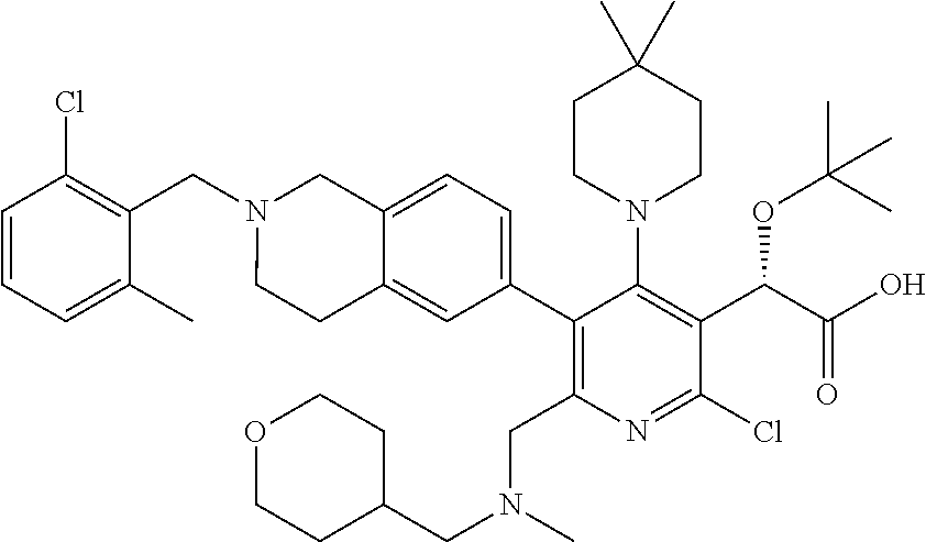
C(C1=C(Cl)C=CC=C1C)N1CC2=CC=C(C3=C(CN(CC4CCOCC4)C)N=C(Cl)C(C(C(=O)O)OC(C)(C)C)=C3N3CCC(C)(C)CC3)C=C2CC1
